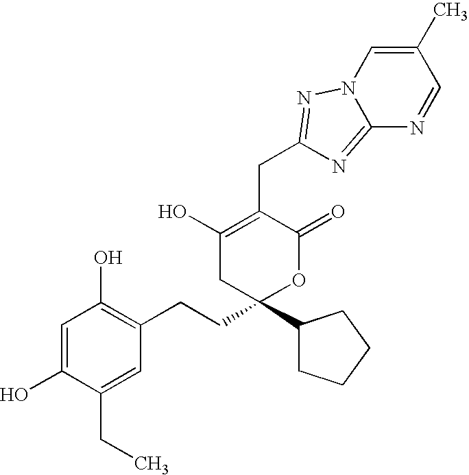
C1=C(O)C(CC)=CC(CCC2(C3CCCC3)OC(=O)C(CC3=NN4C=C(C)C=NC4=N3)=C(O)C2)=C1O
